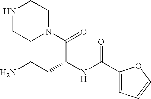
N1(C(=O)C(CCN)NC(=O)C2=CC=CO2)CCNCC1
